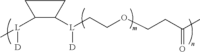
[L]([D])(C1C([L]([D])CCOCCC(C)=O)CC1)C
